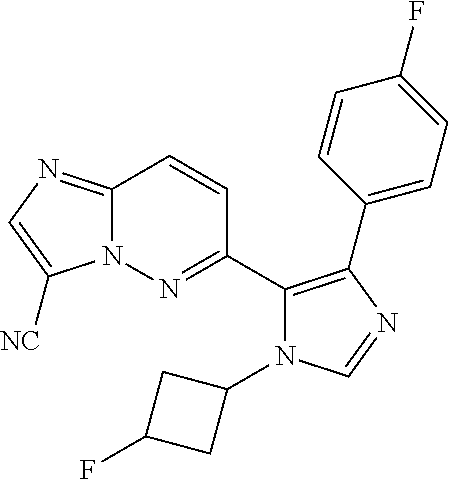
C12=NC=C([NC])N1N=C(C1=C(C3=CC=C(F)C=C3)N=CN1C1CC(F)C1)C=C2
